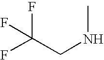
FC(CNC)(F)F
